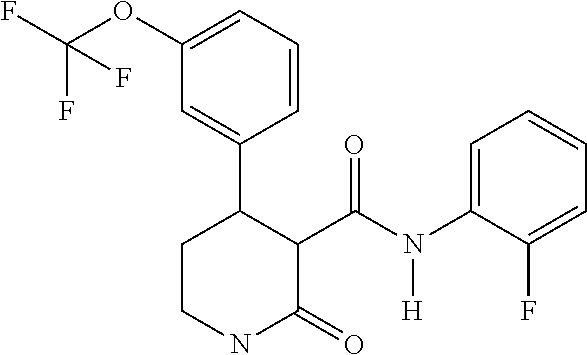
C1(OC(F)(F)F)=CC=CC(C2CCNC(=O)C2C(N(C2=CC=CC=C2F)[H])=O)=C1
